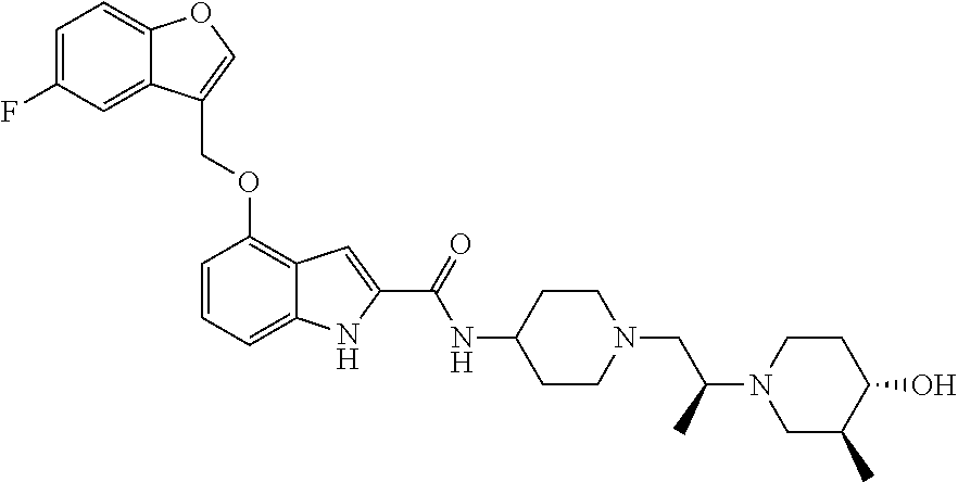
C(OC1=C2C(=CC=C1)NC(C(=O)NC1CCN(CC(N3CC(C)C(O)CC3)C)CC1)=C2)C1=COC2=CC=C(F)C=C21
